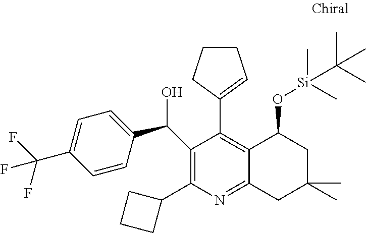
C1(C2CCC2)=C(C(C2=CC=C(C(F)(F)F)C=C2)O)C(C2=CCCC2)=C2C(=N1)CC(C)(C)CC2O[Si](C)(C)C(C)(C)C
